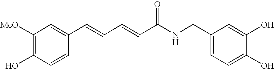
C1([MeO])=C(O)C=CC(C=CC=CC(NCC2=CC=C(O)C(O)=C2)=O)=C1
